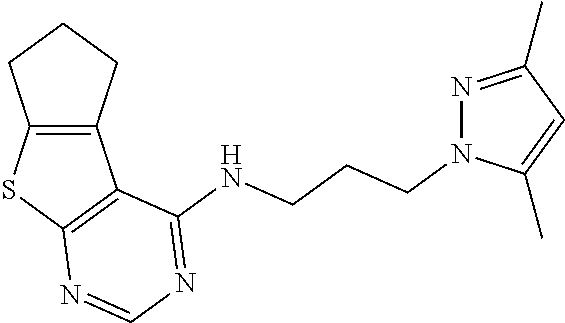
C12=C(CCC1)C1=C(S2)N=CN=C1NCCCN1N=C(C)C=C1C
